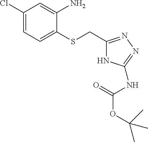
C1(Cl)=CC=C(SCC2=NN=C(NC(OC(C)(C)C)=O)N2)C(N)=C1
